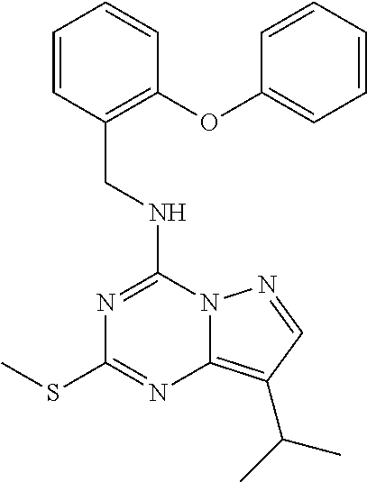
N(C1=NC(SC)=NC2=C(C(C)C)C=NN12)CC1=C(OC2=CC=CC=C2)C=CC=C1
